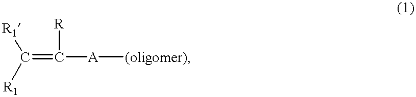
[R1]C([R1])=C([A][(oligomer)])[R]
